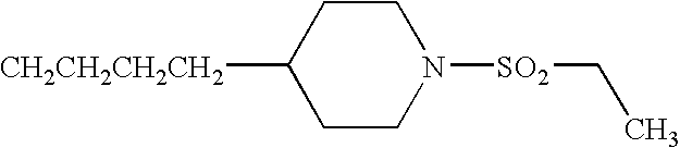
[CH2CH2CH2CH2]C1CCN([SO2]CC)CC1
